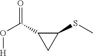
O=C(C1CC1SC)O[H]
